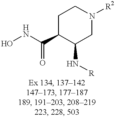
ONC(=O)C1C(N[R])CN([R2])CC1
